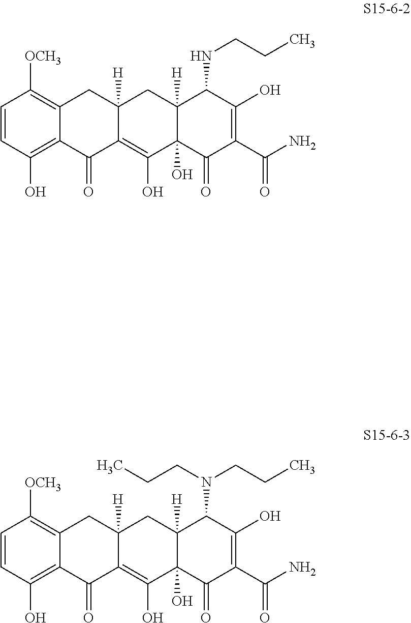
C1=CC(O)=C2C(=C1[OCH3])CC1([H])C(=C(O)C3(O)C([H])(C1)C(NCCC)C(O)=C(C(N)=O)C3=O)C2=O.C1=CC(O)=C2C(=C1[OCH3])CC1([H])C(=C(O)C3(O)C([H])(C1)C(N(CCC)CCC)C(O)=C(C(N)=O)C3=O)C2=O
